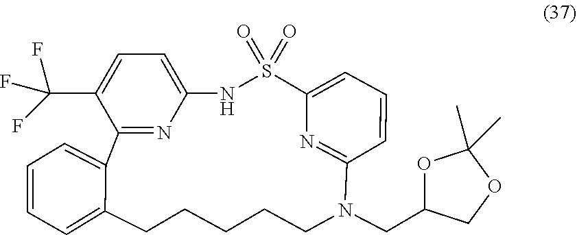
C12=CC=CC=C1CCCCCN(CC1OC(C)(C)OC1)C1=NC(=CC=C1)S(=O)(=O)NC1=CC=C(C(F)(F)F)C2=N1
